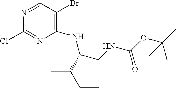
C1(NC(C(CC)C)CNC(=O)OC(C)(C)C)=C(Br)C=NC(Cl)=N1
